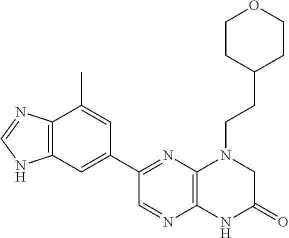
C12=C(N=C(C3=CC4=C(C(C)=C3)N=CN4)C=N1)N(CCC1CCOCC1)CC(=O)N2
